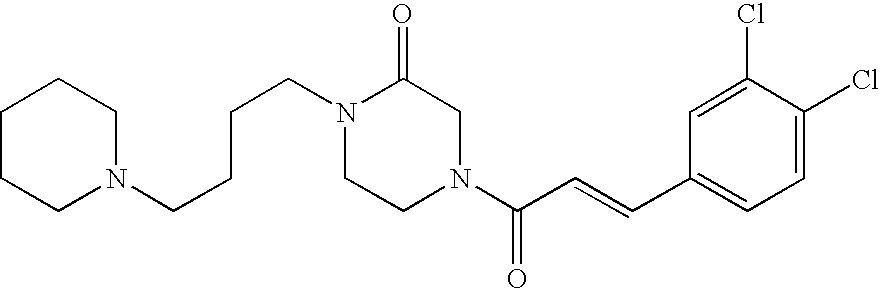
C1CCN(CCCCN2C(=O)CN(C(C=CC3=CC=C(Cl)C(Cl)=C3)=O)CC2)CC1
